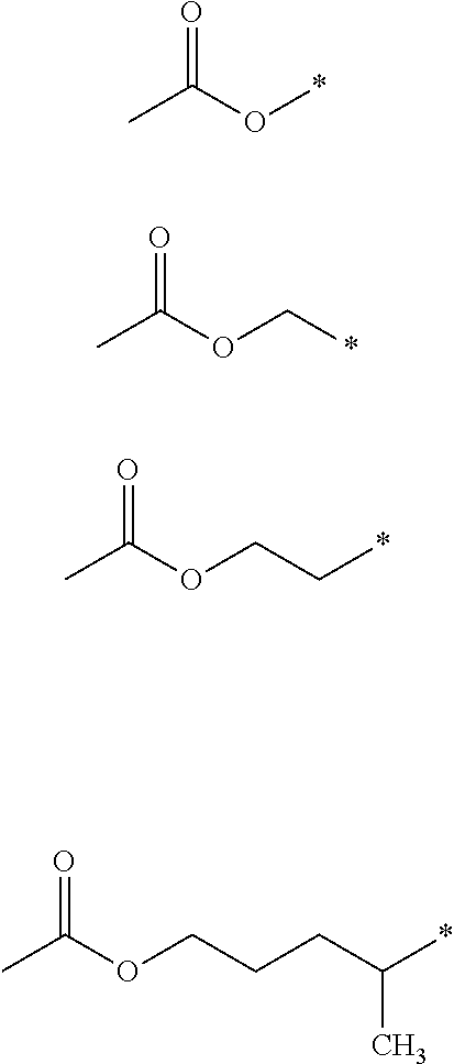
CC(O*)=O.CC(OC*)=O.CC(OCC*)=O.CC(OCCCC(*)C)=O
